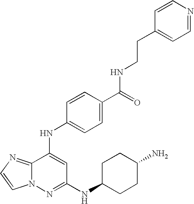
N(C1=CC(NC2CCC(N)CC2)=NN2C1=NC=C2)C1=CC=C(C(=O)NCCC2=CC=NC=C2)C=C1
